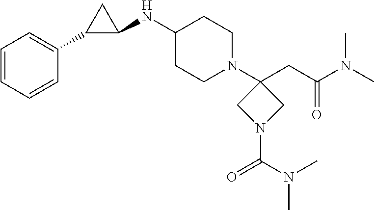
C1=CC=CC(C2C(NC3CCN(C4(CC(N(C)C)=O)CN(C(=O)N(C)C)C4)CC3)C2)=C1
